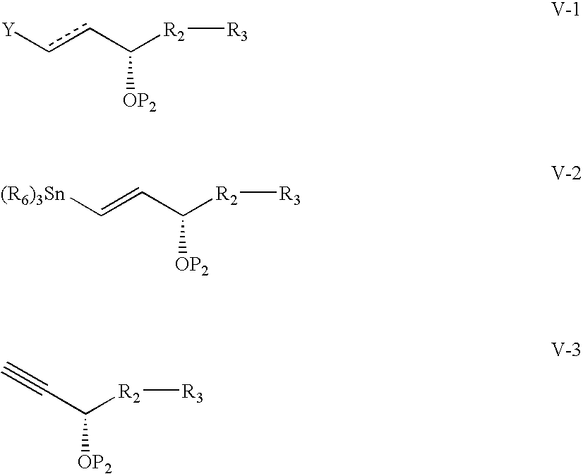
[Y]ccC([R2][R3])[OP2].[(R6)3Sn]C=CC([R2][R3])[OP2].C(C([R2][R3])[OP2])#C
